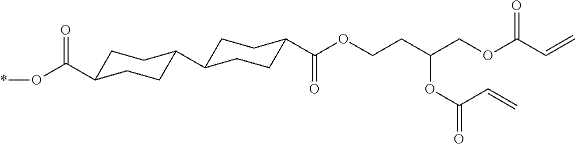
C1C(C(O*)=O)CCC(C2CCC(C(OCCC(COC(C=C)=O)OC(=O)C=C)=O)CC2)C1
